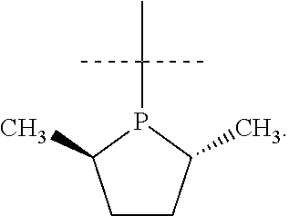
C1CC(C)P(C(C)(C)C)C1C
